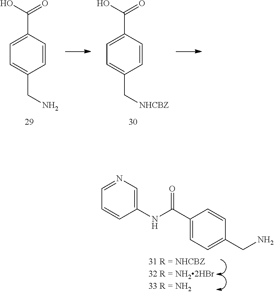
C1=C(C(O)=O)C=CC(CN)=C1.C1=C(C(O)=O)C=CC(C[NHCBZ])=C1.C1=CC(NC(C2=CC=C(CN)C=C2)=O)=CN=C1
